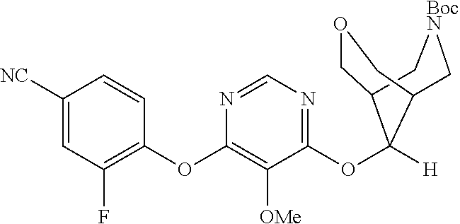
C1([NC])=CC(F)=C(OC2=C([OMe])C(OC3([H])C4COCC3C[BocN]C4)=NC=N2)C=C1
